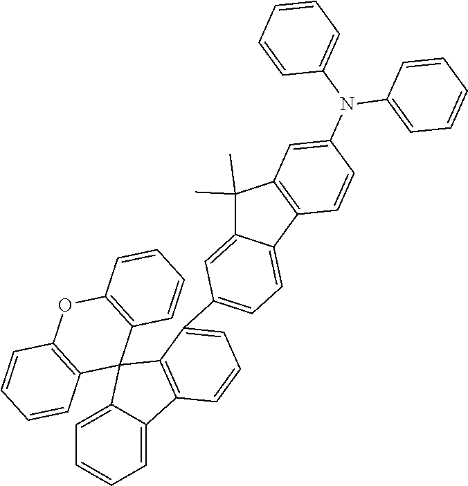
C1=C2C(=CC=C1)C1=C(C23C2=C(OC4=C3C=CC=C4)C=CC=C2)C(C2=CC=C3C(=C2)C(C)(C)C2=C3C=CC(N(C3=CC=CC=C3)C3=CC=CC=C3)=C2)=CC=C1
